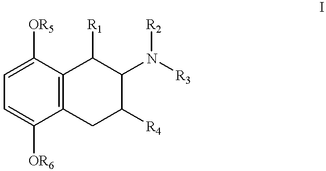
C1=C([OR5])C2=C(C([OR6])=C1)CC([R4])C(N([R3])[R2])C2[R1]
